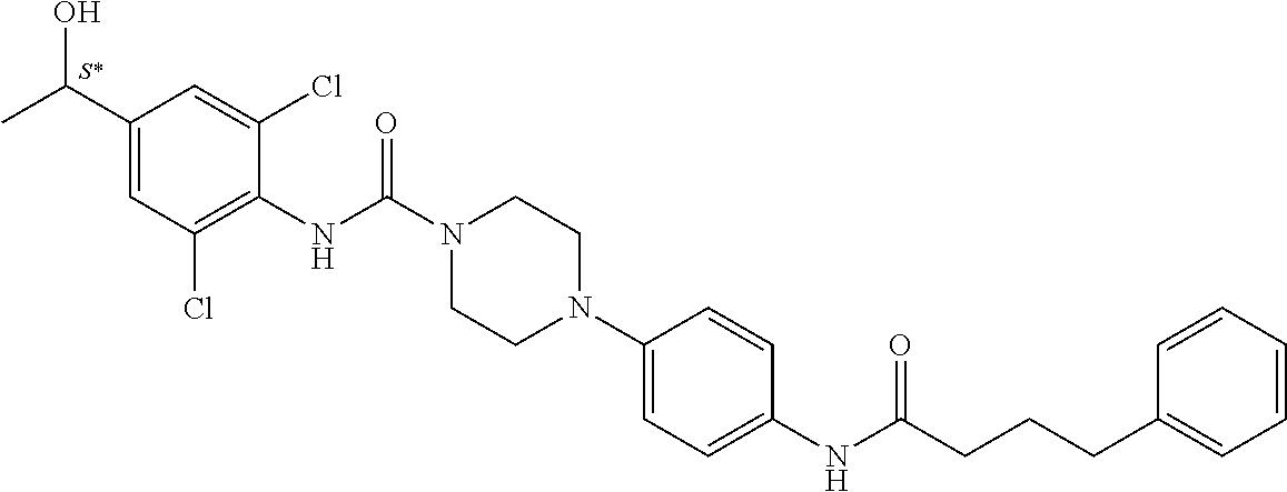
C1(C(C)O)=CC(Cl)=C(NC(N2CCN(C3=CC=C(NC(CCCC4=CC=CC=C4)=O)C=C3)CC2)=O)C(Cl)=C1
